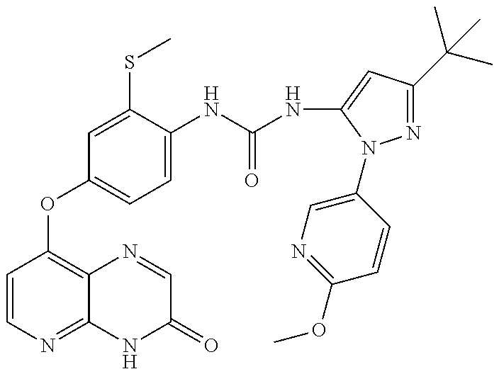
C1=CN=C2C(=C1OC1=CC=C(NC(=O)NC3=CC(C(C)(C)C)=NN3C3=CN=C(OC)C=C3)C(SC)=C1)N=CC(=O)N2
